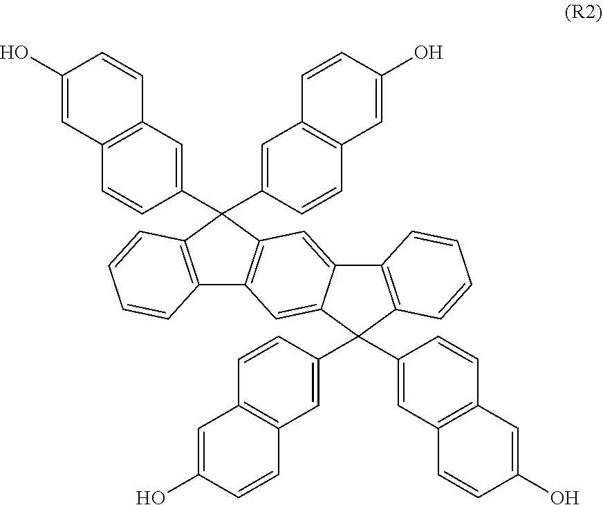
C12=C(C(C3=CC4=C(C=C3)C=C(O)C=C4)(C3=CC4=C(C=C3)C=C(O)C=C4)C3=C1C=C1C(=C3)C3=C(C1(C1=CC4=C(C=C1)C=C(O)C=C4)C1=CC4=C(C=C1)C=C(O)C=C4)C=CC=C3)C=CC=C2
